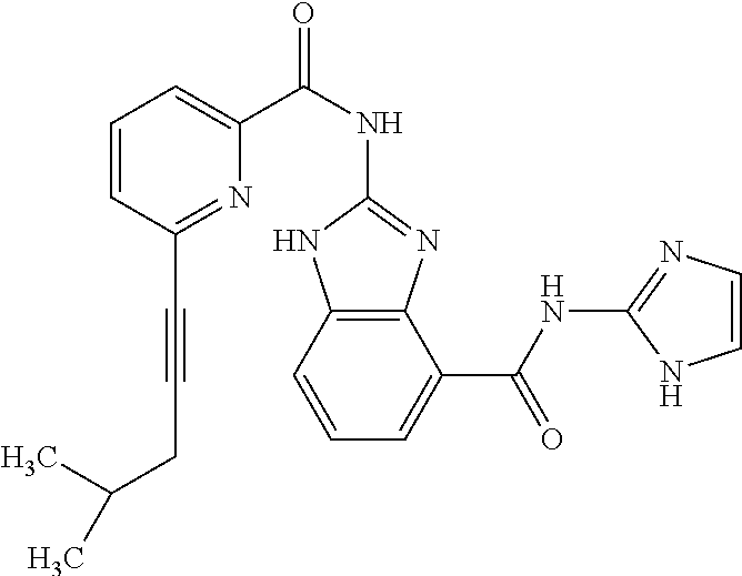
C12=C(C=CC=C1C(NC1=NC=CN1)=O)NC(NC(C1=CC=CC(C#CCC(C)C)=N1)=O)=N2
